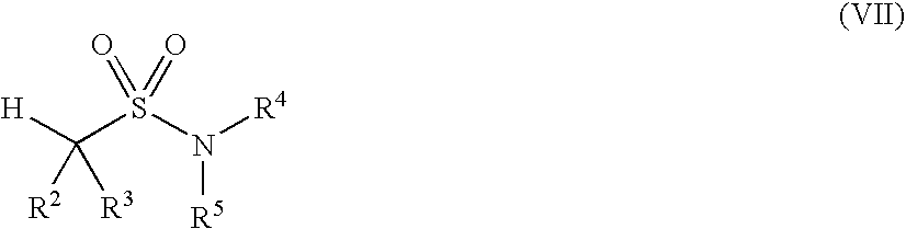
[H]C(S(N([R4])[R5])(=O)=O)([R2])[R3]
